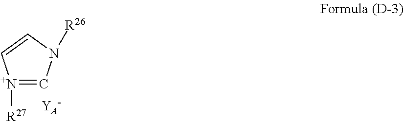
[N+]1([R27])=CN([R26])C=C1.[YA-]
